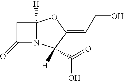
C1C(=O)N2C1([H])OC(=CCO)C2([H])C(=O)O
